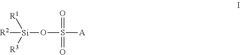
O(S([A])(=O)=O)[Si]([R1])([R3])[R2]
